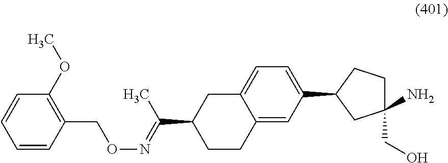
C1=CC(CON=C(C2CCC3=CC(C4CCC(CO)(N)C4)=CC=C3C2)C)=C(OC)C=C1
